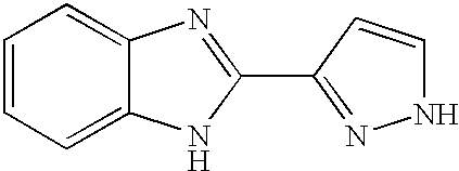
C1=CC=C2C(=C1)N=C(C1=NNC=C1)N2
